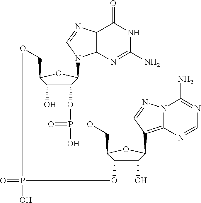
C12=C(N=C(N)NC1=O)N(C1C(OP(=O)(O)OCC3C(O)C(O)C(C4=C5N(C(N)=NC=N5)N=C4)O3)C(O)C(CO)O1)C=N2.O=PO
